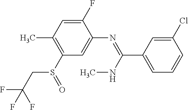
S(C1=C(C)C=C(F)C(N=C(NC)C2=CC=CC(Cl)=C2)=C1)(=O)CC(F)(F)F
